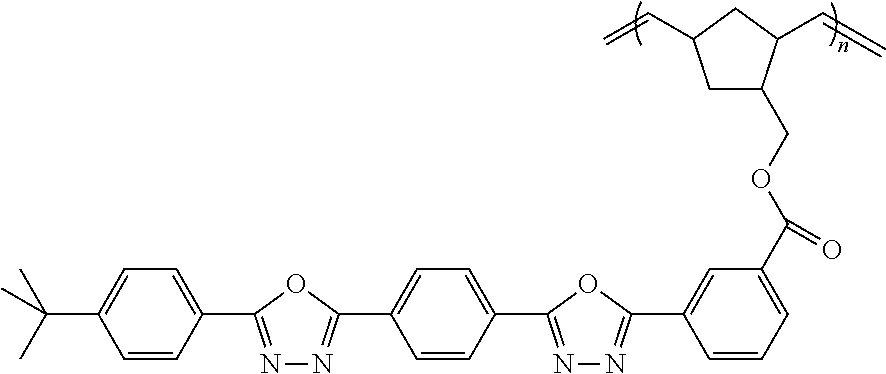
C1=CC(C2=NN=C(C3=CC=C(C4=NN=C(C5=CC(C(=O)OCC6CC(C=C)CC6C=C)=CC=C5)O4)C=C3)O2)=CC=C1C(C)(C)C
